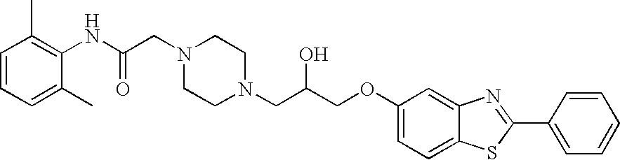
C1=CC=C(C)C(NC(CN2CCN(CC(COC3=CC=C4C(=C3)N=C(C3=CC=CC=C3)S4)O)CC2)=O)=C1C
